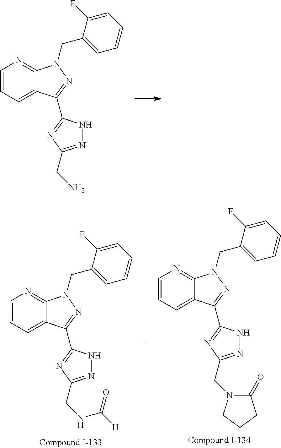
C1=CC=C2C(=N1)N(CC1=CC=CC=C1F)N=C2C1=NC(CN)=NN1.C1=CC=C2C(=N1)N(CC1=CC=CC=C1F)N=C2C1=NC(CNC(=O)[H])=NN1.C1=CC=C2C(=N1)N(CC1=CC=CC=C1F)N=C2C1=NC(CN2C(=O)CCC2)=NN1
